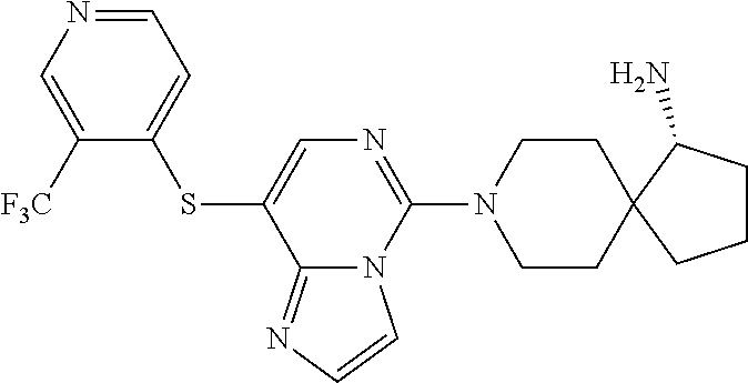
C1(SC2=CN=C(N3CCC4(CC3)CCCC4N)N3C2=NC=C3)=CC=NC=C1[F3C]
